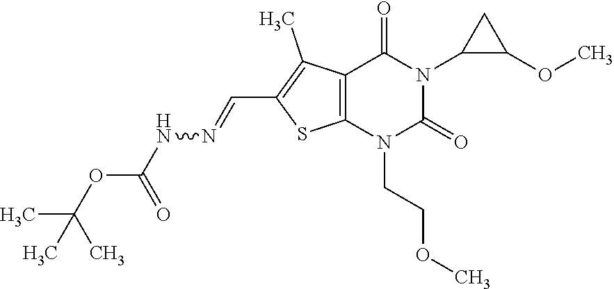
C12=C(N(CCOC)C(=O)N(C3C(OC)C3)C1=O)SC(C=NNC(=O)OC(C)(C)C)=C2C
